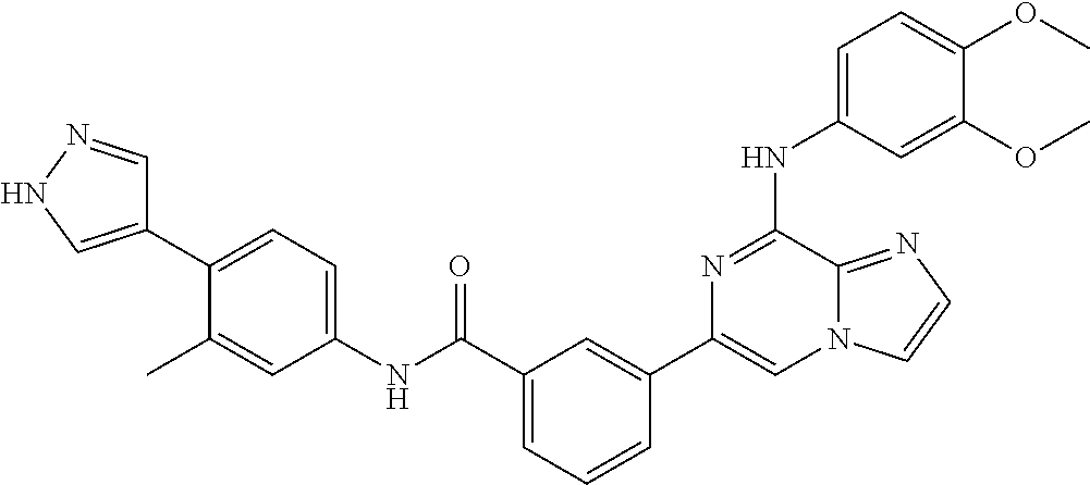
C1=C(NC2=NC(C3=CC(C(=O)NC4=CC=C(C5=CNN=C5)C(C)=C4)=CC=C3)=CN3C2=NC=C3)C=C(OC)C(OC)=C1
